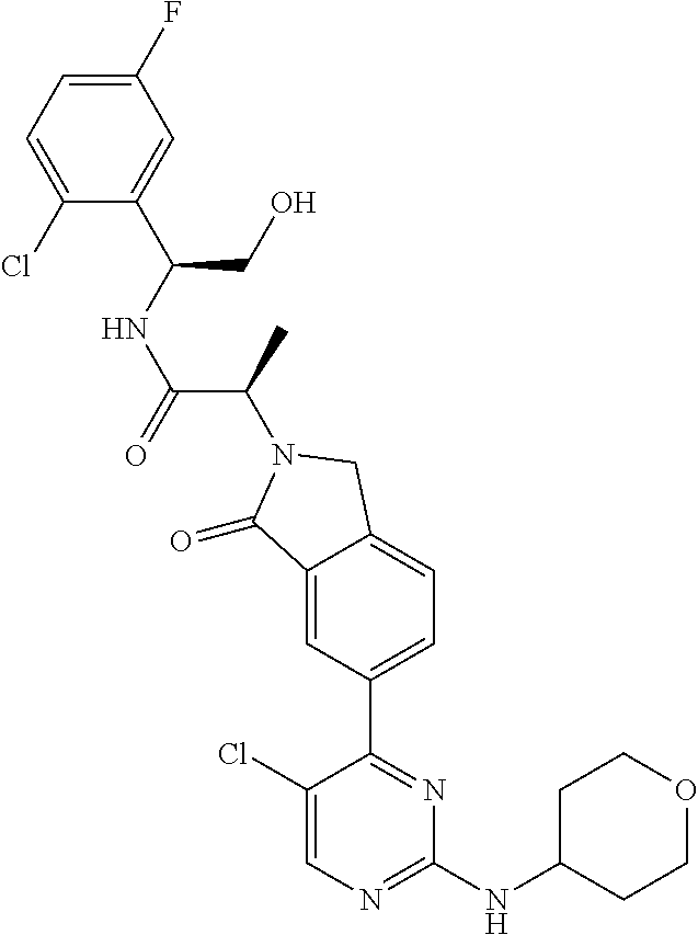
C1(=O)C2=CC(C3=NC(NC4CCOCC4)=NC=C3Cl)=CC=C2CN1C(C(=O)NC(C1=CC(F)=CC=C1Cl)CO)C
